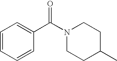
C(N1CCC(C)CC1)(=O)C1=CC=CC=C1
